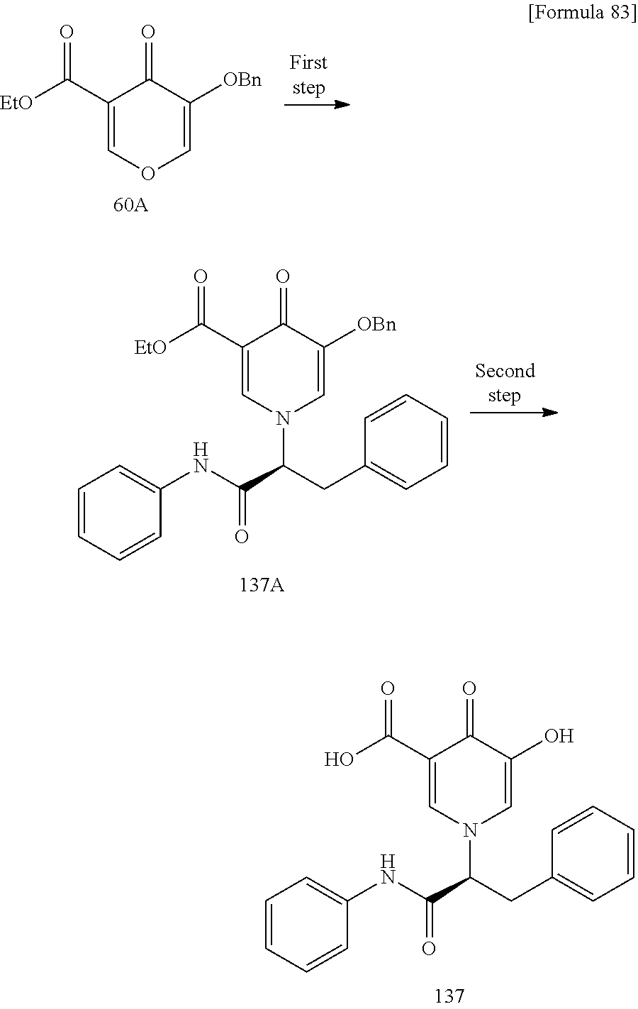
C1(C([EtO])=O)=COC=C([OBn])C1=O.C1(C([EtO])=O)=CN(C(CC2=CC=CC=C2)C(NC2=CC=CC=C2)=O)C=C([OBn])C1=O.C1(C(O)=O)=CN(C(CC2=CC=CC=C2)C(NC2=CC=CC=C2)=O)C=C(O)C1=O
